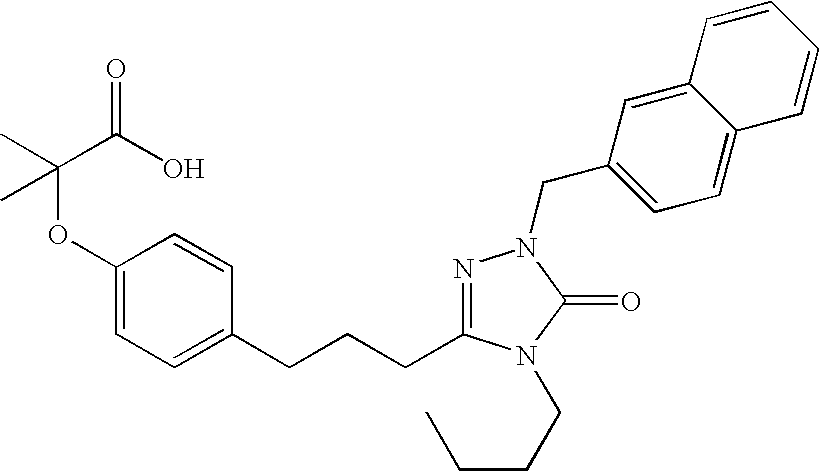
C(C(O)=O)(OC1=CC=C(CCCC2=NN(CC3=CC=C4C(=C3)C=CC=C4)C(=O)N2CCCC)C=C1)(C)C
